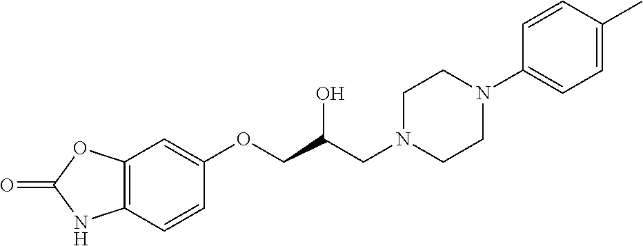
C12=C(C=CC(OCC(CN3CCN(C4=CC=C(C)C=C4)CC3)O)=C1)NC(=O)O2
